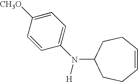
C1=C([CH3O])C=CC(N([H])C2CCC=CCC2)=C1
